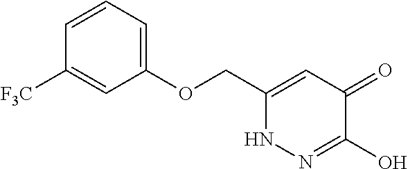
C1(OCC2=CC(=O)C(O)=NN2)=CC=CC([F3C])=C1
